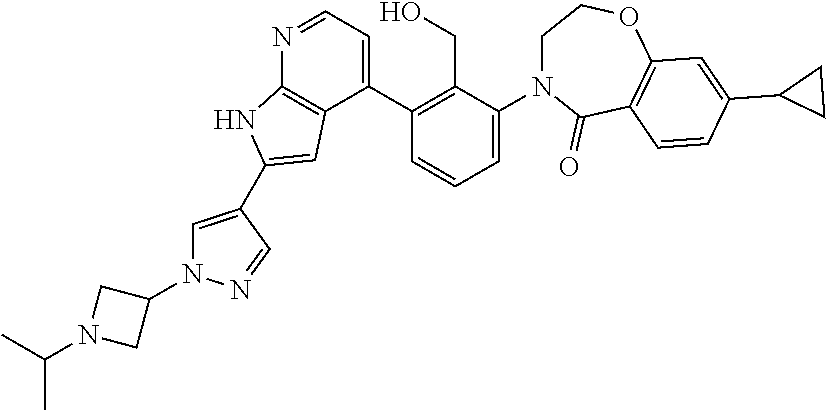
N1=CC=C(C2=C(CO)C(N3CCOC4=C(C3=O)C=CC(C3CC3)=C4)=CC=C2)C2=C1NC(C1=CN(C3CN(C(C)C)C3)N=C1)=C2
